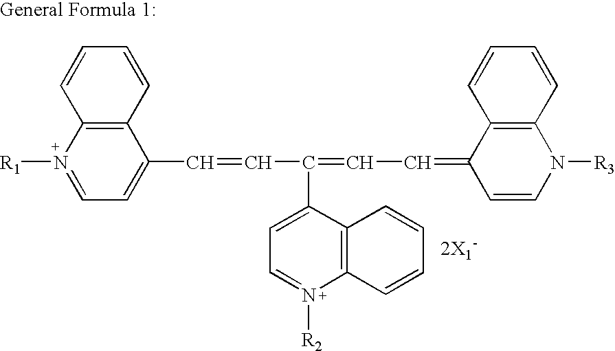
N1([R1])=CC=C(C=CC(=CC=C2C=CN([R3])C3=C2C=CC=C3)C2=CC=N([R2])C3=C2C=CC=C3)C2=C1C=CC=C2
